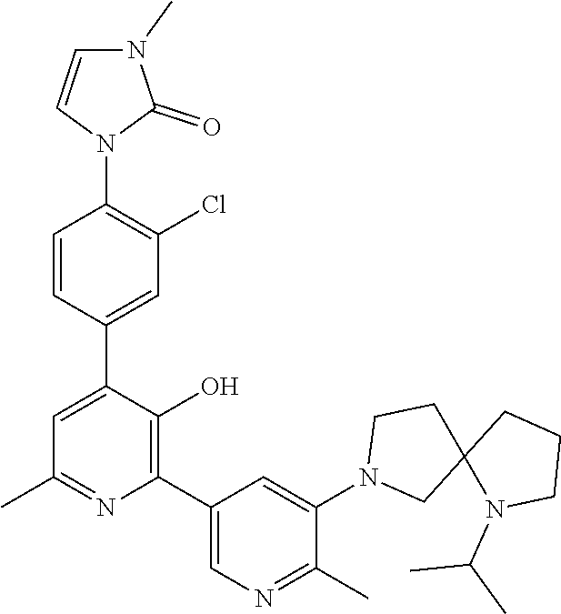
C1(C)=NC(C2=CN=C(C)C(N3CC4(CC3)N(C(C)C)CCC4)=C2)=C(O)C(C2=CC(Cl)=C(N3C(=O)N(C)C=C3)C=C2)=C1
